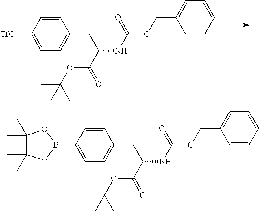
[TfO]C1=CC=C(CC(NC(OCC2=CC=CC=C2)=O)C(OC(C)(C)C)=O)C=C1.B1(C2=CC=C(CC(NC(OCC3=CC=CC=C3)=O)C(OC(C)(C)C)=O)C=C2)OC(C)(C)C(C)(C)O1
